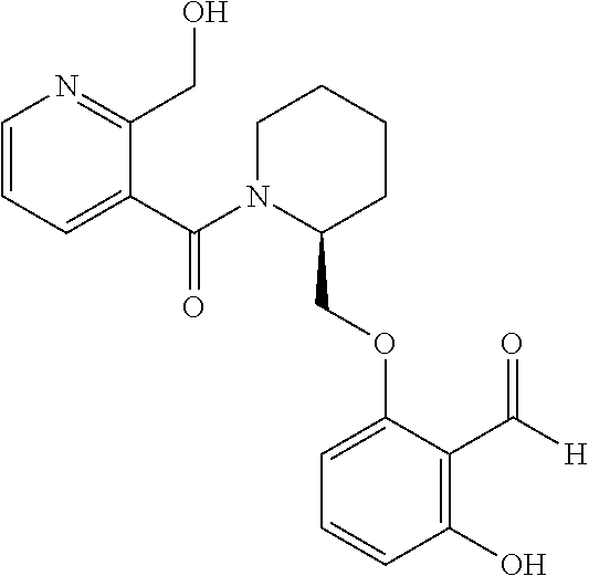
C1=CC=C(C(N2C(COC3=CC=CC(O)=C3C([H])=O)CCCC2)=O)C(CO)=N1
